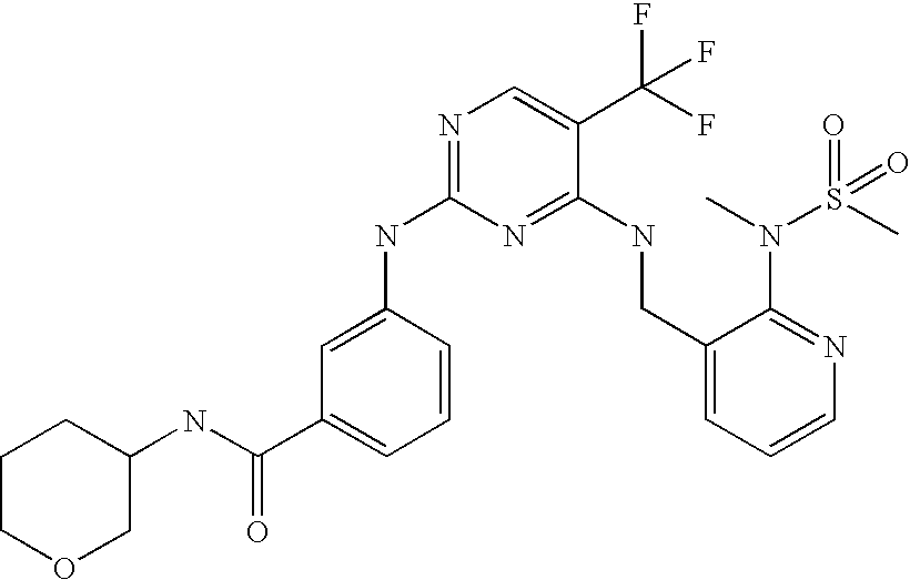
C1(CNC2=NC(NC3=CC(C(NC4CCCOC4)=O)=CC=C3)=NC=C2C(F)(F)F)=CC=CN=C1N(C)S(C)(=O)=O
